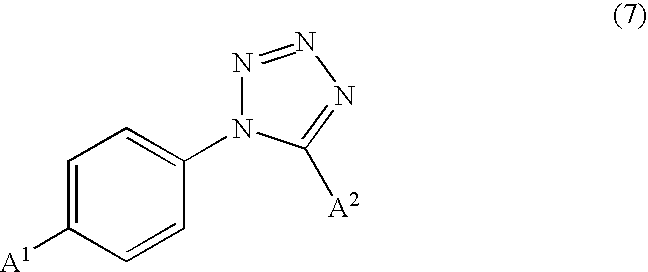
C1([A1])=CC=C(N2N=NN=C2[A2])C=C1
